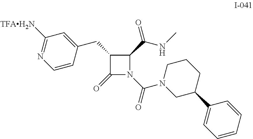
C1=CC=CC(C2CN(C(=O)N3C(=O)C(CC4=CC([TFAH2N])=NC=C4)C3C(=O)NC)CCC2)=C1
